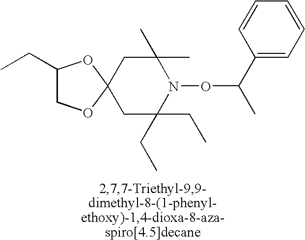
C1(CC)COC2(O1)CC(C)(C)N(OC(C)C1=CC=CC=C1)C(CC)(CC)C2
